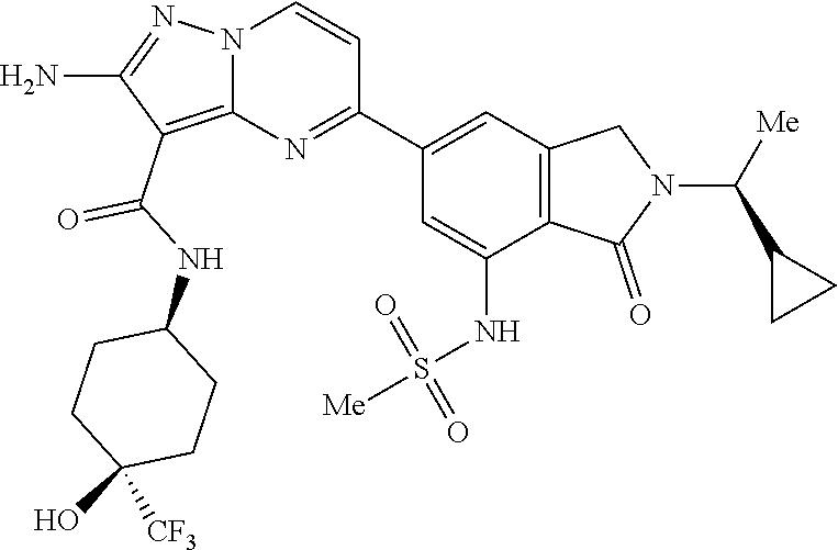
C12=C(C(NC3CCC(O)([CF3])CC3)=O)C(N)=NN1C=CC(C1=CC3=C(C(NS([Me])(=O)=O)=C1)C(=O)N(C([Me])C1CC1)C3)=N2
